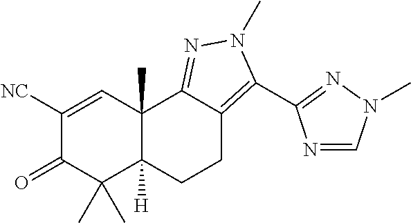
C1([NC])=CC2(C)C([H])(C(C)(C)C1=O)CCC1=C(C3=NN(C)C=N3)N(C)N=C21
